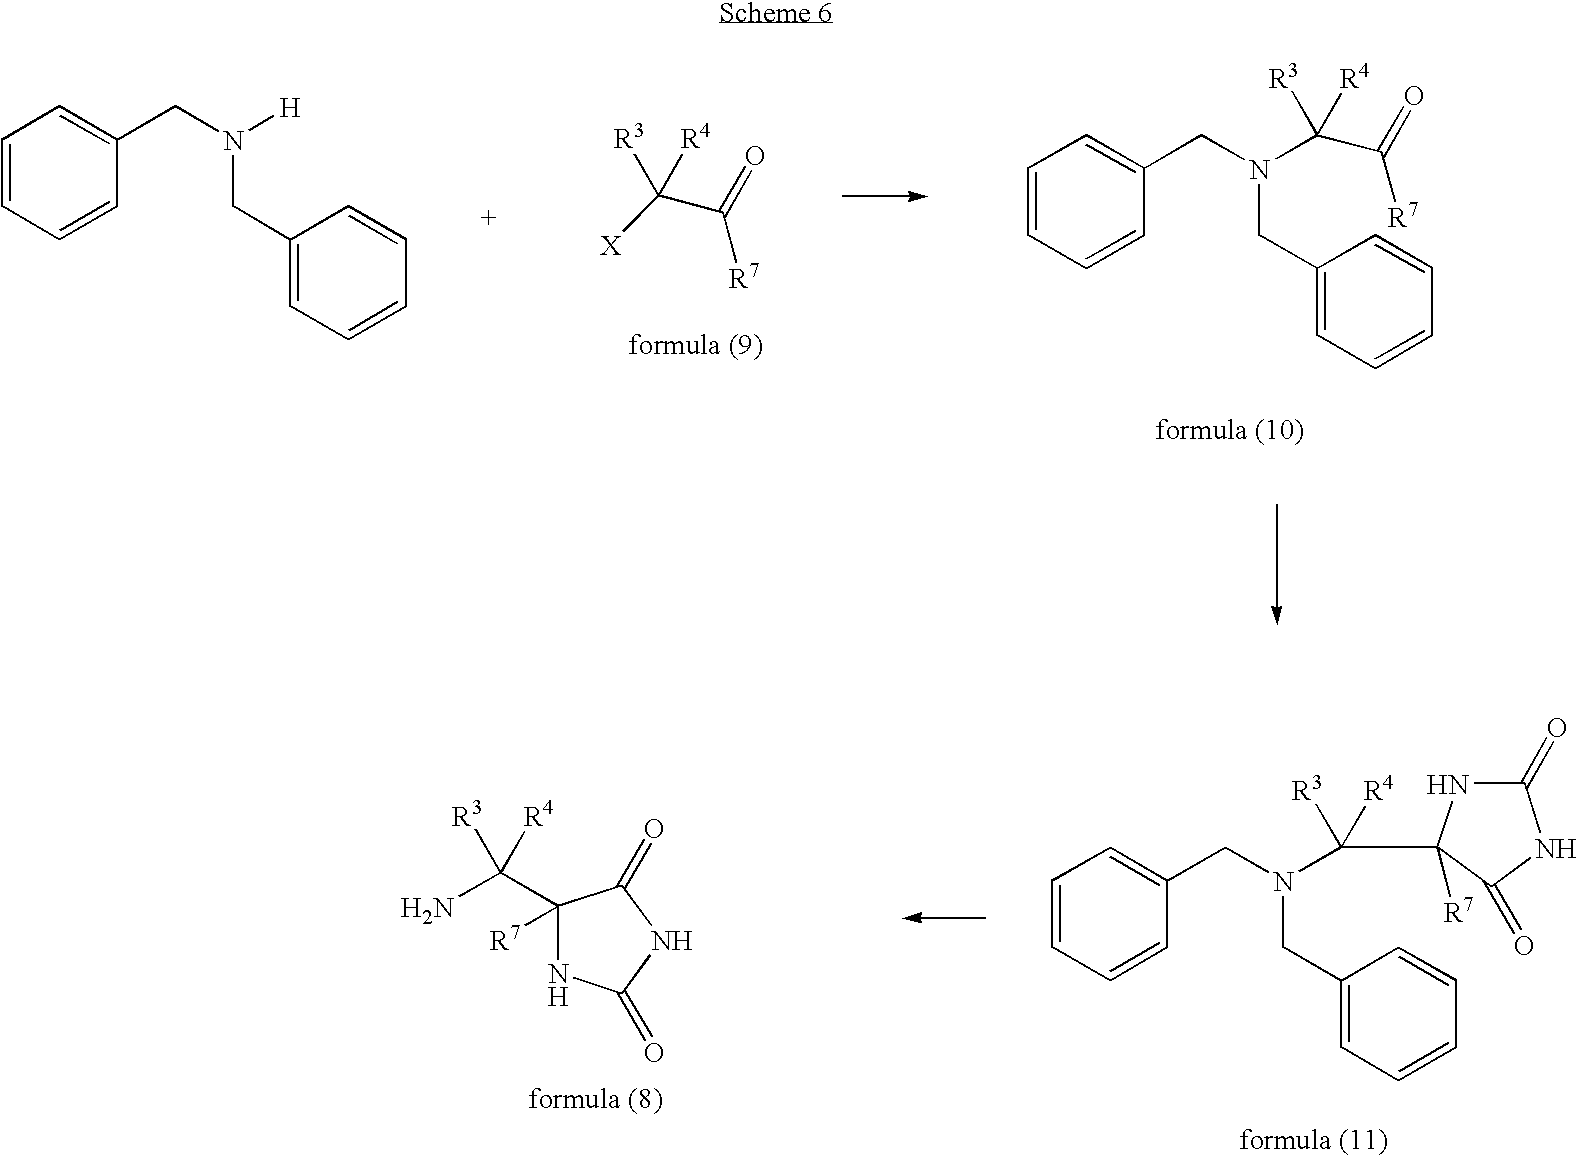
C1=CC=CC(CN([H])CC2=CC=CC=C2)=C1.C1=CC=CC(CN(C(C([R7])=O)([R3])[R4])CC2=CC=CC=C2)=C1.[R7]C(C([X])([R3])[R4])=O.C1=CC=CC(CN(CC2=CC=CC=C2)C([R3])([R4])C2([R7])NC(=O)NC2=O)=C1.[R3]C([R4])(N)C1([R7])NC(=O)NC1=O
